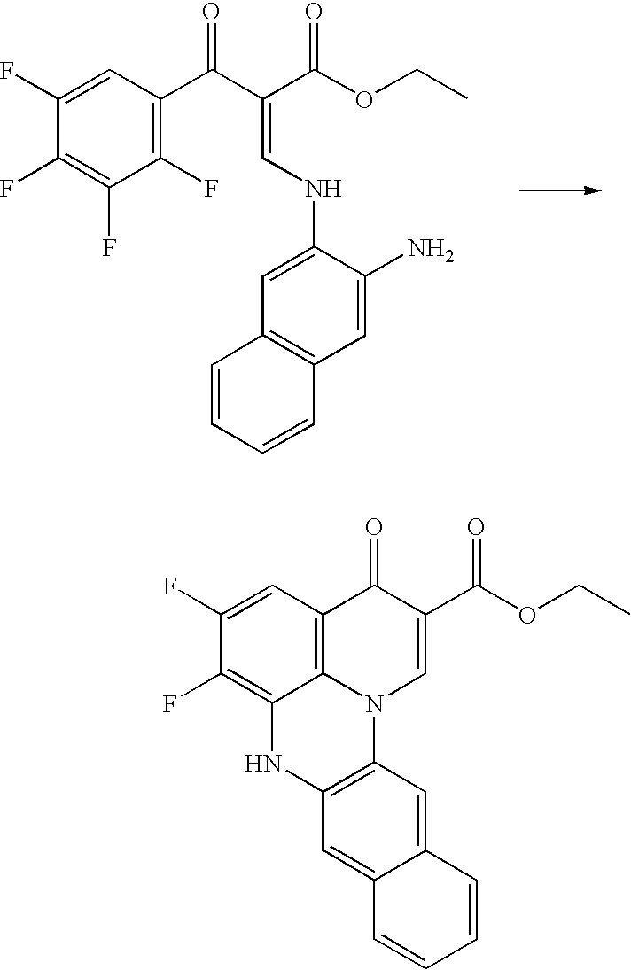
C1(F)=CC(C(=O)C(=CNC2=CC3=C(C=C2N)C=CC=C3)C(OCC)=O)=C(F)C(F)=C1F.C1(F)=CC2=C3C(=C1F)NC1=C(N3C=C(C(OCC)=O)C2=O)C=C2C(=C1)C=CC=C2
